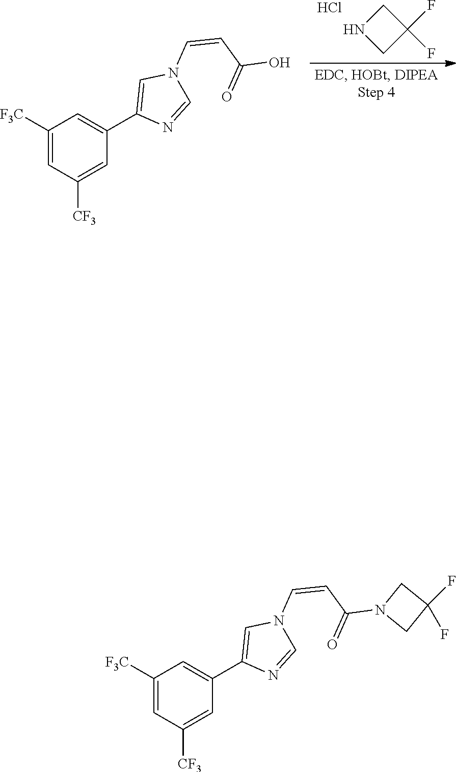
C1=C([CF3])C=C([F3C])C=C1C1=CN(C=CC(O)=O)C=N1.N1CC(F)(F)C1.Cl.C1=C([CF3])C=C([F3C])C=C1C1=CN(C=CC(N2CC(F)(F)C2)=O)C=N1
